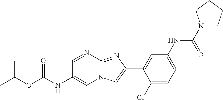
C1=NC2=NC(C3=CC(NC(N4CCCC4)=O)=CC=C3Cl)=CN2C=C1NC(OC(C)C)=O
